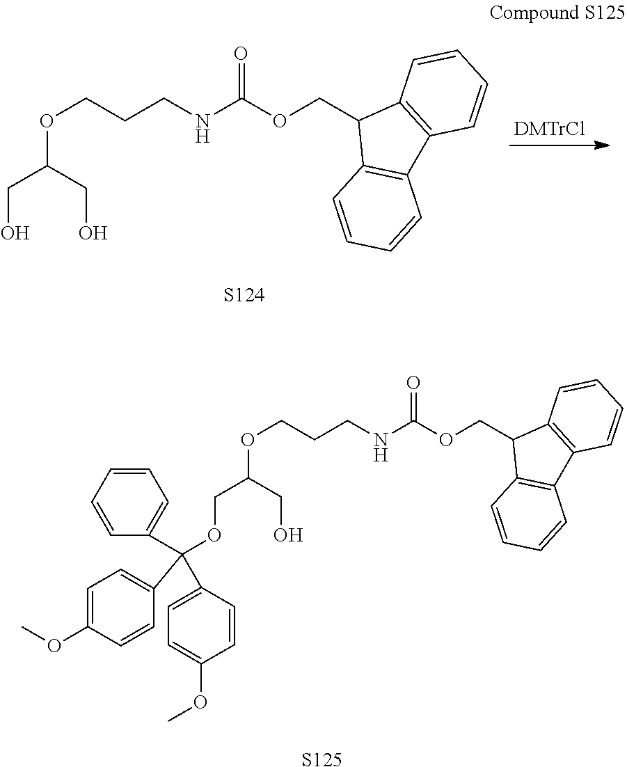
C(O)C(CO)OCCCNC(OCC1C2=C(C3=C1C=CC=C3)C=CC=C2)=O.[DMTrCl].[S124].C(OC(C1=CC=CC=C1)(C1=CC=C(OC)C=C1)C1=CC=C(OC)C=C1)C(CO)OCCCNC(OCC1C2=C(C3=C1C=CC=C3)C=CC=C2)=O.[S125]
